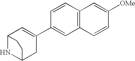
N1C2CC(C3=CC4=C(C=C3)C=C([OMe])C=C4)=CC1CC2
